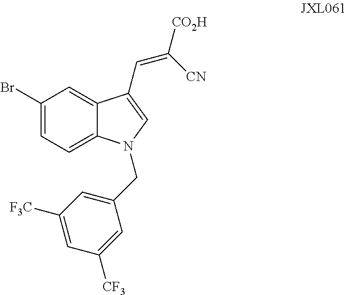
C1(Br)=CC=C2C(=C1)C(C=C([CO2H])[CN])=CN2CC1=CC([F3C])=CC([CF3])=C1
